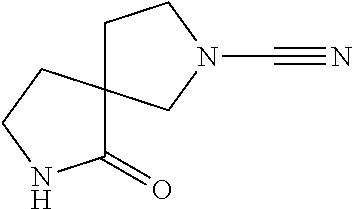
C1C2(CN(C#N)C1)CCNC2=O
